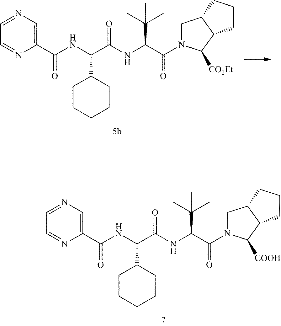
C1(C(NC(C(NC(C(N2CC3C(C2[CO2Et])CCC3)=O)C(C)(C)C)=O)C2CCCCC2)=O)=CN=CC=N1.C1(C(NC(C(NC(C(N2CC3C(C2[COOH])CCC3)=O)C(C)(C)C)=O)C2CCCCC2)=O)=CN=CC=N1
